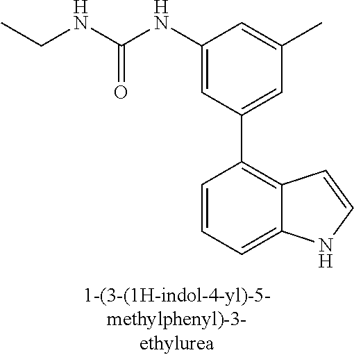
C1(NC(NCC)=O)=CC(C2=C3C(=CC=C2)NC=C3)=CC(C)=C1
